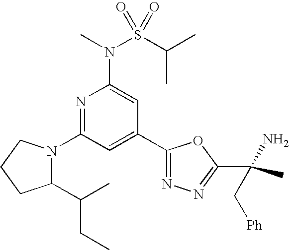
N1=C(N2C(C(C)CC)CCC2)C=C(C2=NN=C(C(C)(N)C[Ph])O2)C=C1N(C)S(C(C)C)(=O)=O
